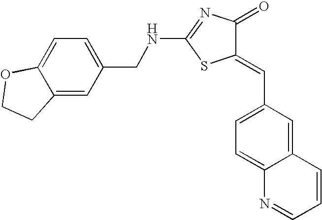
C12=CC(C=C3C(=O)N=C(NCC4=CC=C5C(=C4)CCO5)S3)=CC=C1N=CC=C2
